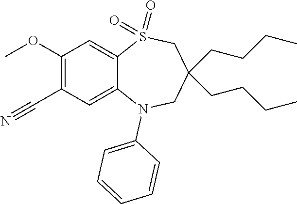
O(C1=C(C#N)C=C2C(=C1)S(=O)(=O)CC(CCCC)(CCCC)CN2C1=CC=CC=C1)C
